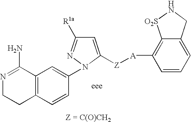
C1=C([Z][A]C2=C3C(=CC=C2)CN[O2S]3)N(C2=CC3=C(C=C2)CCN=C3N)N=C1[R1a]
